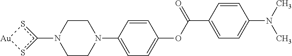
C1CN(C2=CC=C(OC(C3=CC=C(N(C)C)C=C3)=O)C=C2)CCN1c1s[Au]s1
